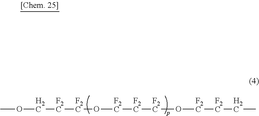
O(C[F2C][F2C]O[F2C][F2C][F2C]O[F2C][F2C]CC)C
